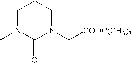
C1N(C)C(=O)N(C[COOC(CH3)3])CC1
